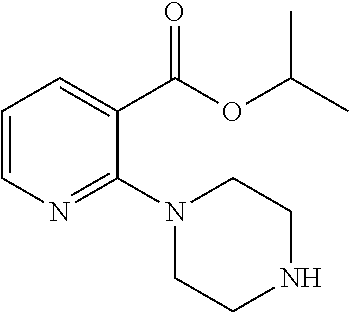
C1=CN=C(N2CCNCC2)C(C(=O)OC(C)C)=C1
